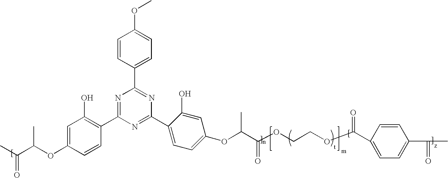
C1=CC(C2=NC(C3=CC=C(OC(C(OCCOC(=O)C4=CC=C(C(=O)C)C=C4)=O)C)C=C3O)=NC(C3=C(O)C=C(OC(C(C)=O)C)C=C3)=N2)=CC=C1OC
